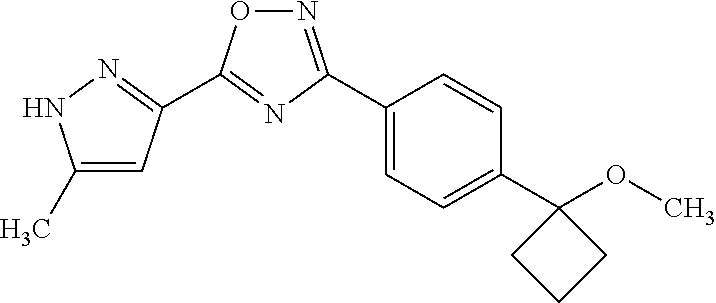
C1(C)=CC(C2=NC(C3=CC=C(C4(OC)CCC4)C=C3)=NO2)=NN1
